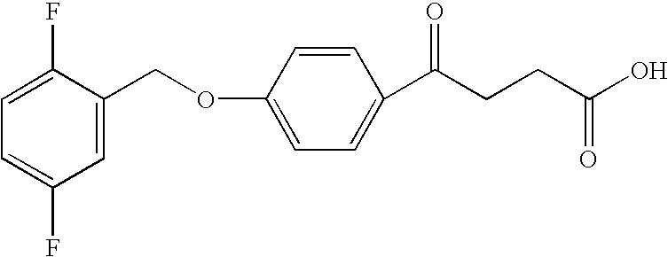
C1(F)=CC=C(F)C=C1COC1=CC=C(C(CCC(O)=O)=O)C=C1
